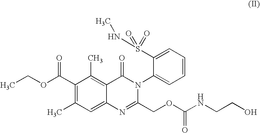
C1(C(OCC)=O)=C(C)C=C2C(=C1C)C(=O)N(C1=CC=CC=C1S(=O)(=O)NC)C(COC(NCCO)=O)=N2
